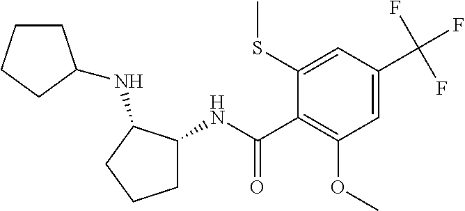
C1(C(=O)NC2CCCC2NC2CCCC2)=C(OC)C=C(C(F)(F)F)C=C1SC
